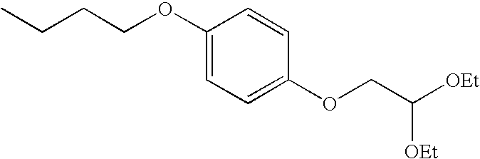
O(C1=CC=C(OCC([OEt])[OEt])C=C1)CCCC
